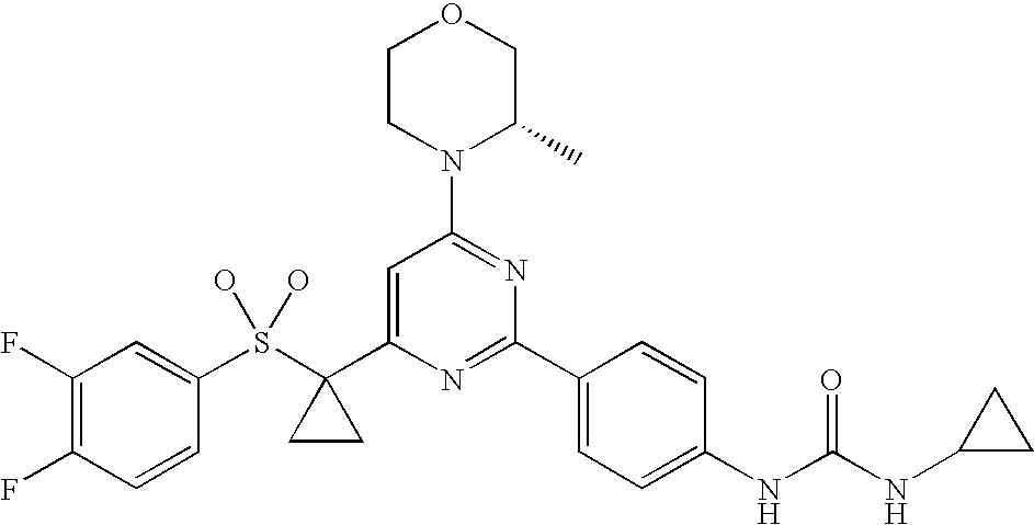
C1(F)=C(F)C=CC(S(C2(C3=CC(N4C(C)COCC4)=NC(C4=CC=C(NC(NC5CC5)=O)C=C4)=N3)CC2)(O)O)=C1
